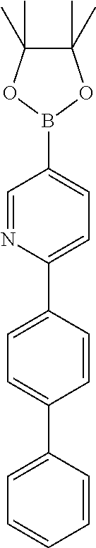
C1=NC(C2=CC=C(C3=CC=CC=C3)C=C2)=CC=C1B1OC(C)(C)C(C)(C)O1
